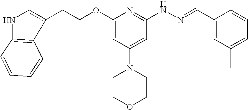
C1(CCOC2=CC(N3CCOCC3)=CC(NN=CC3=CC(C)=CC=C3)=N2)=CNC2=C1C=CC=C2
